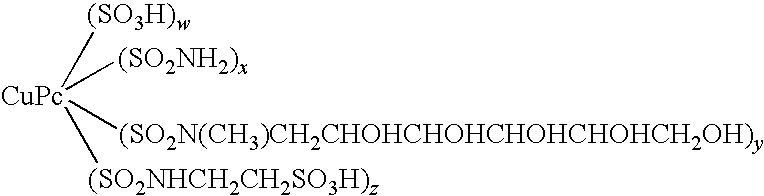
[CuPc]([(SO2NH2)x])([(SO2N(CH3)CH2CHOHCHOHCHOHCHOHCH2OH)y])([(SO2NHCH2CH2SO3H)z])[(SO3H)w]
